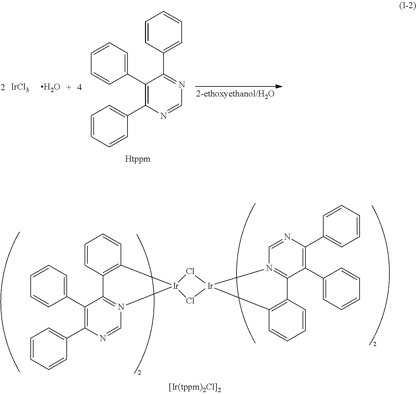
C1=CC2=C(C=C1)[Ir]1(N3=C2C(C2=CC=CC=C2)=C(C2=CC=CC=C2)N=C3)Cl[Ir]2(Cl1)C1=C(C=CC=C1)C1=N2C=NC(C2=CC=CC=C2)=C1C1=CC=CC=C1.C1=CC(C2=NC=NC(C3=CC=CC=C3)=C2C2=CC=CC=C2)=CC=C1.[IrCl3]
